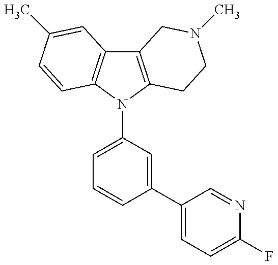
C12=C(N(C3=CC=CC(C4=CC=C(F)N=C4)=C3)C3=C1C=C(C)C=C3)CCN(C)C2
